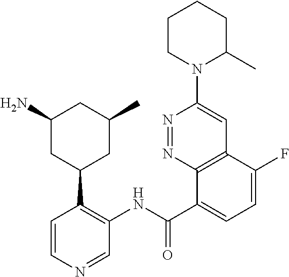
N1=NC2=C(C=C1N1C(C)CCCC1)C(F)=CC=C2C(NC1=C(C2CC(C)CC(N)C2)C=CN=C1)=O
